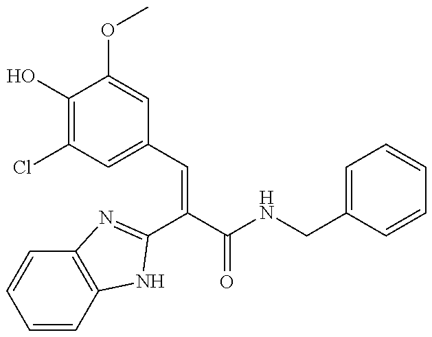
C1=CC2=C(C=C1)N=C(C(C(NCC1=CC=CC=C1)=O)=CC1=CC(Cl)=C(O)C(OC)=C1)N2
